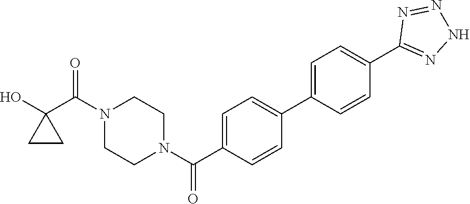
OC1(C(N2CCN(C(=O)C3=CC=C(C4=CC=C(C5=NNN=N5)C=C4)C=C3)CC2)=O)CC1
